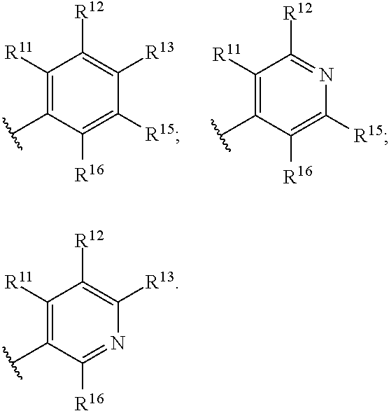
C1([R11])=C(C)C([R16])=C([R15])C([R13])=C1[R12].C1([R11])=C(C)C([R16])=C([R15])N=C1[R12].C1([R11])=C(C)C([R16])=NC([R13])=C1[R12]
